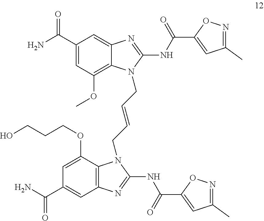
C1(C(N)=O)=CC(OC)=C2C(=C1)N=C(NC(C1=CC(C)=NO1)=O)N2CC=CCN1C2=C(C=C(C(N)=O)C=C2OCCCO)N=C1NC(C1=CC(C)=NO1)=O
